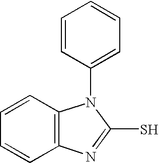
C1=CC=CC2=C1N(C1=CC=CC=C1)C(S)=N2
